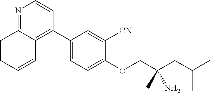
C1(C2=CC=C(OCC(CC(C)C)(N)C)C([CN])=C2)=C2C(=NC=C1)C=CC=C2
